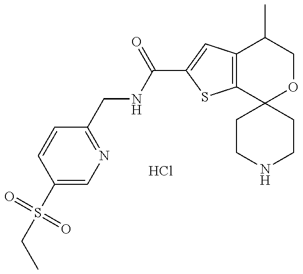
S(C1=CN=C(CNC(=O)C2=CC3=C(S2)C2(OCC3C)CCNCC2)C=C1)(=O)(=O)CC.Cl
